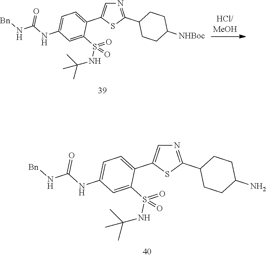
N1=C(C2CCC(N)CC2)SC(C2=CC=C(NC(N[Bn])=O)C=C2S(=O)(NC(C)(C)C)=O)=C1.N1=C(C2CCC([NHBoc])CC2)SC(C2=CC=C(NC(N[Bn])=O)C=C2S(=O)(NC(C)(C)C)=O)=C1
